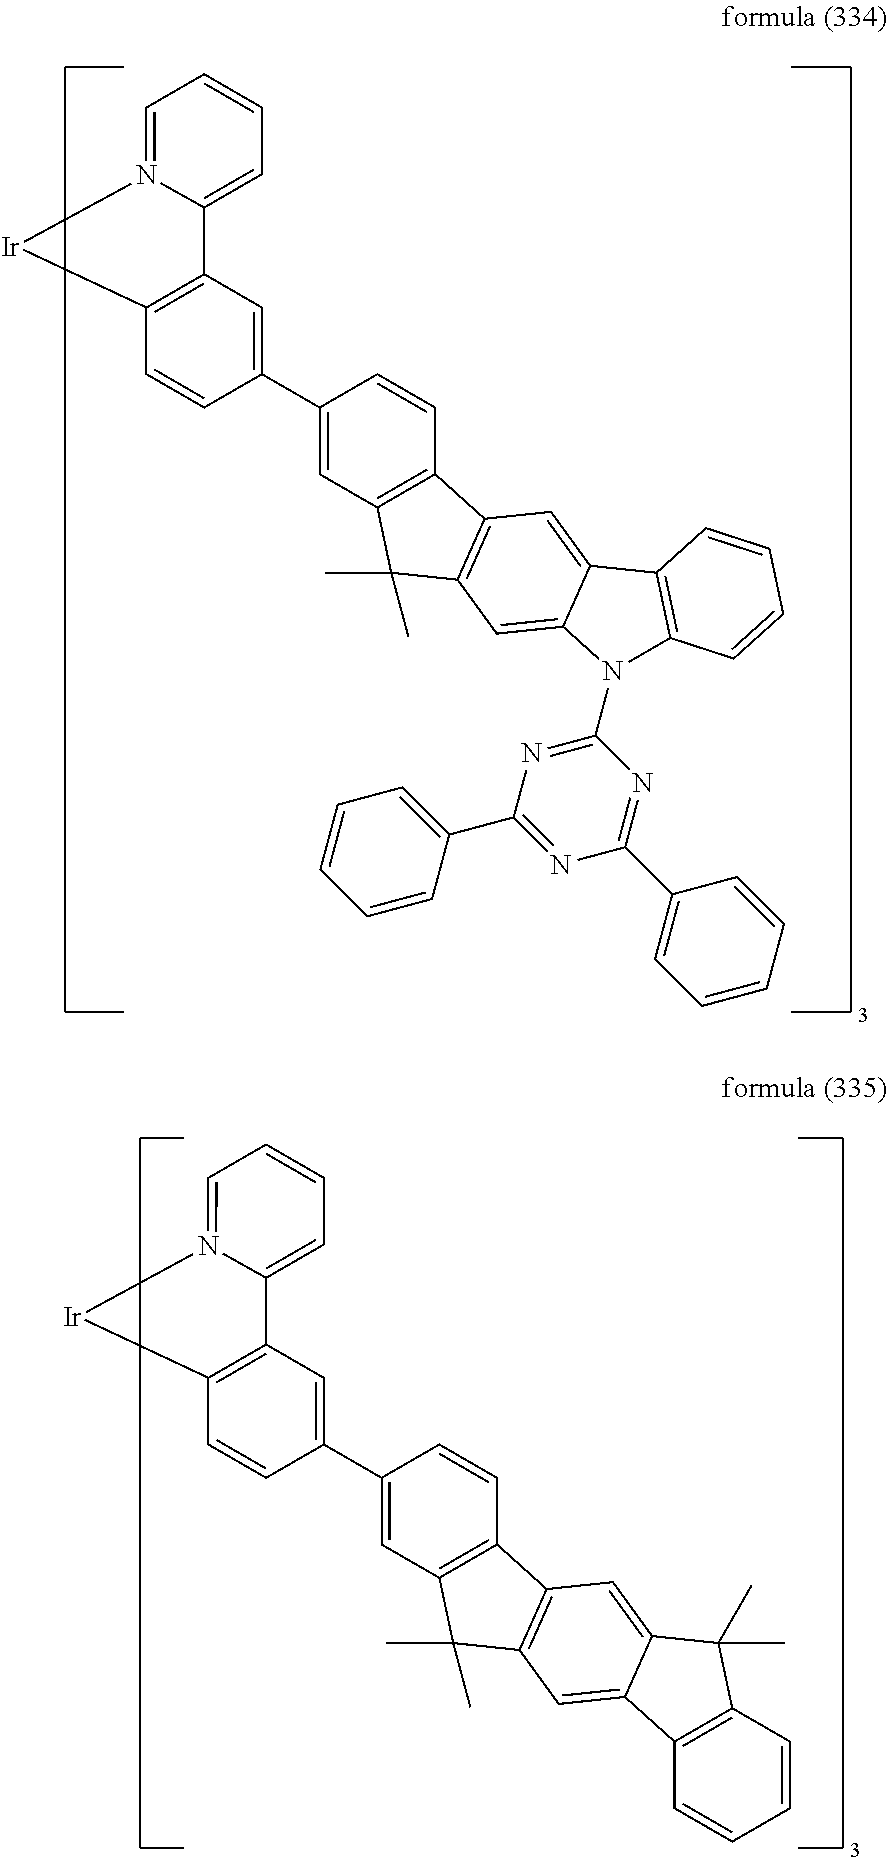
C12=C([Ir]N3=CC=CC=C13)C=CC(C1=CC3=C(C=C1)C1=C(C3(C)C)C=C3C(=C1)C1=C(N3C3=NC(C4=CC=CC=C4)=NC(C4=CC=CC=C4)=N3)C=CC=C1)=C2.C12=C([Ir]N3=CC=CC=C13)C=CC(C1=CC3=C(C=C1)C1=C(C3(C)C)C=C3C(=C1)C(C)(C)C1=C3C=CC=C1)=C2
